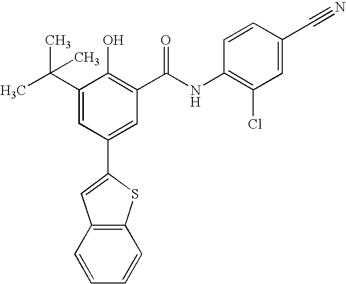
C1(C(C)(C)C)=CC(C2=CC3=C(S2)C=CC=C3)=CC(C(NC2=C(Cl)C=C(C#N)C=C2)=O)=C1O
